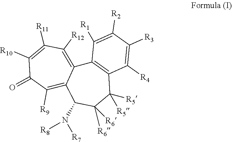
C1([R12])=C2C(=C([R9])C(=O)C([R10])=C1[R11])C(N([R7])[R8])C([R6])([R6])C([R5])([R5])C1=C2C([R1])=C([R2])C([R3])=C1[R4]
